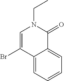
C1=C(Br)C2=CC=CC=C2C(=O)N1CC
